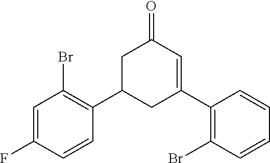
C1(F)=CC(Br)=C(C2CC(C3=C(Br)C=CC=C3)=CC(=O)C2)C=C1
